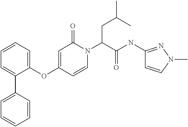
C1=CC=C(OC2=CC(=O)N(C(CC(C)C)C(=O)NC3=NN(C)C=C3)C=C2)C(C2=CC=CC=C2)=C1
